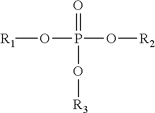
O(P(=O)(O[R3])O[R2])[R1]
